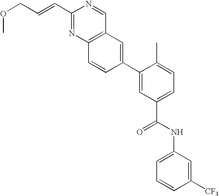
C1(C=CCOC)=NC2=C(C=N1)C=C(C1=CC(C(=O)NC3=CC=CC([CF3])=C3)=CC=C1C)C=C2
